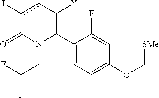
C1(C2=C([Y])cc(I)C(=O)N2CC(F)F)=CC=C(OC[SMe])C=C1F
